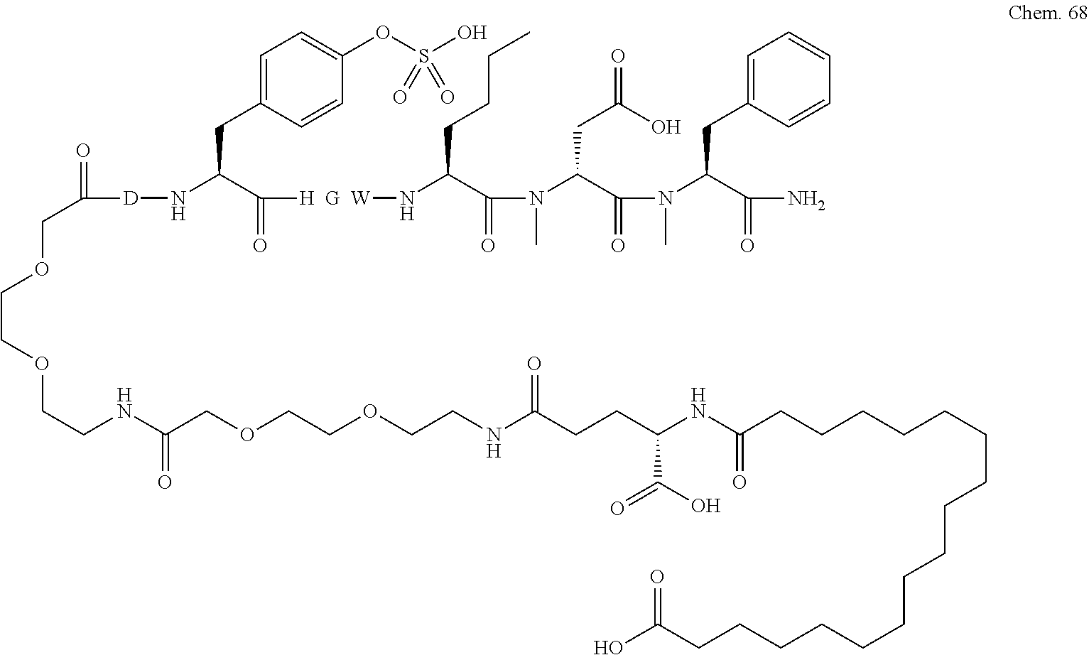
C1=C(CC(C([H  G  W]NC(C(N(C(C(N(C(C(N)=O)CC2=CC=CC=C2)C)=O)CC(O)=O)C)=O)CCCC)=O)N[D]C(COCCOCCNC(COCCOCCNC(CCC(NC(CCCCCCCCCCCCCCCCC(O)=O)=O)C(O)=O)=O)=O)=O)C=CC(OS(O)(=O)=O)=C1
